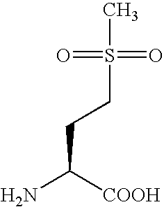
CS(CCC(N)[COOH])(=O)=O
